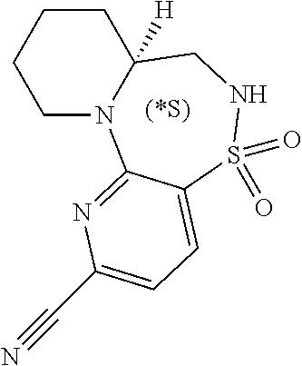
C1N2C([H])(CCC1)CNS(=O)(=O)C1=CC=C(C#N)N=C21
